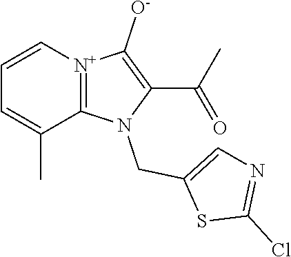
[N+]12=C(N(CC3=CN=C(Cl)S3)C(C(C)=O)=C1[O-])C(C)=CC=C2
